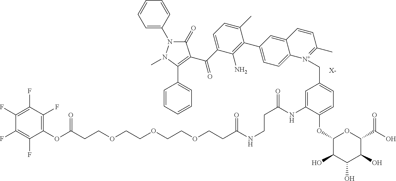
C(CCOCCOCCOCCC(NCCC(=O)NC1=CC(C[N+]2=C(C)C=CC3=CC(C4=C(N)C(C(C5=C(C6=CC=CC=C6)N(C)N(C6=CC=CC=C6)C5=O)=O)=CC=C4C)=CC=C32)=CC=C1OC1C(O)C(O)C(O)C(C(O)=O)O1)=O)(OC1=C(F)C(F)=C(F)C(F)=C1F)=O.[X-]
